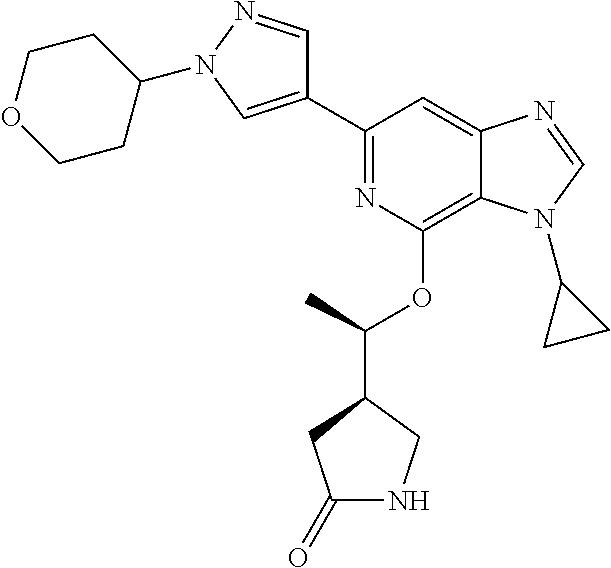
C1(C2=CN(C3CCOCC3)N=C2)=NC(OC(C2CC(=O)NC2)C)=C2C(=C1)N=CN2C1CC1
